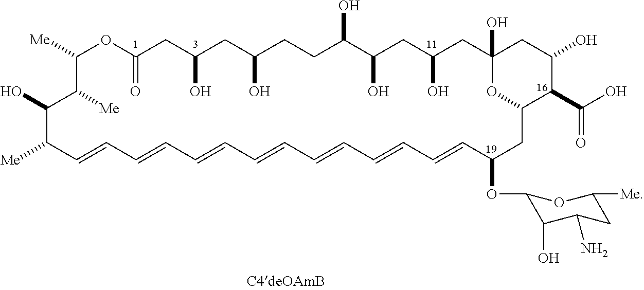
C1([Me])C([Me])C(O)C([Me])C=CC=CC=CC=CC=CC=CC=CC(OC2C(O)C(N)CC([Me])O2)CC2OC(O)(CC(O)CC(O)C(O)CCC(O)CC(O)CC(=O)O1)CC(O)C2C(O)=O
